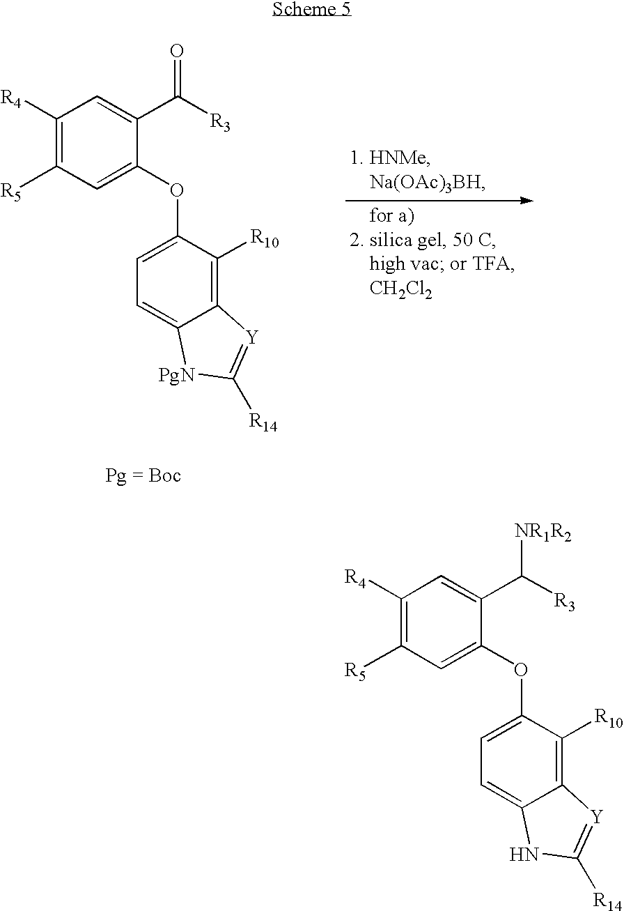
C1([R4])=C([R5])C=C(OC2=CC=C3C(=C2[R10])[Y]=C([R14])N3)C(C([R3])[NR1R2])=C1.C1([R4])=C([R5])C=C(OC2=CC=C3C(=C2[R10])[Y]=C([R14])[PgN]3)C(C([R3])=O)=C1
